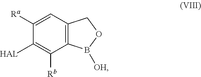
C1([Ra])=CC2=C(C([Rb])=C1[HAL])B([OH])OC2
